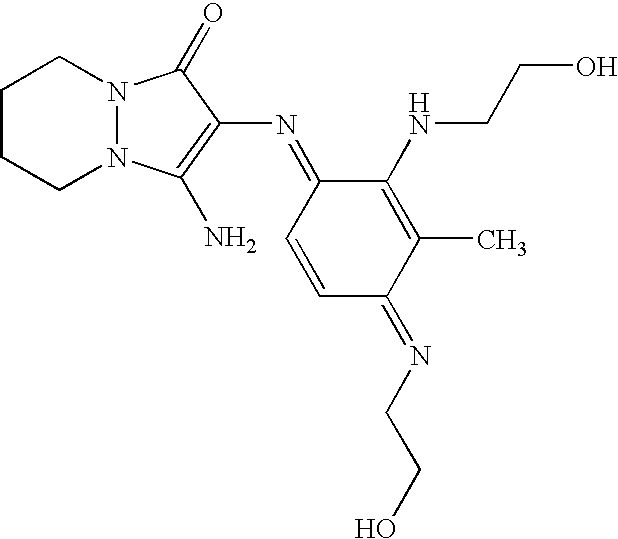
C1CCN2N(C1)C(=O)C(N=C1C=CC(=NCCO)C(C)=C1NCCO)=C2N
